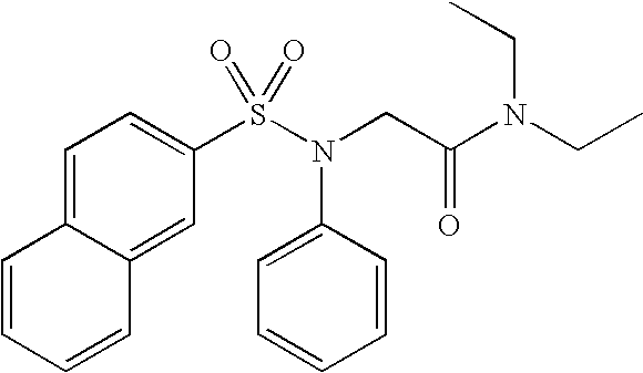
C1=C2C(=CC(S(N(CC(N(CC)CC)=O)C3=CC=CC=C3)(=O)=O)=C1)C=CC=C2
